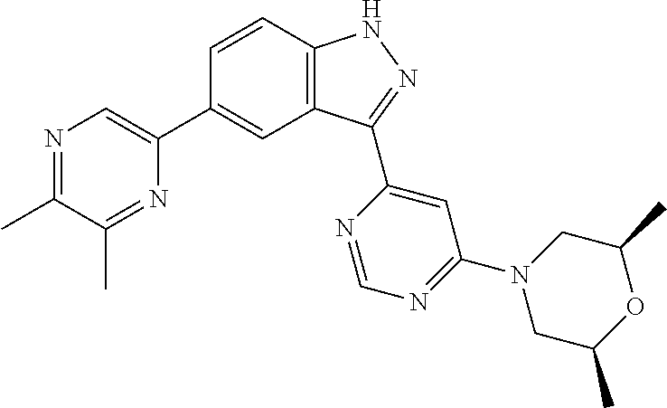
C1=CC2=C(C=C1C1=CN=C(C)C(C)=N1)C(C1=CC(N3CC(C)OC(C)C3)=NC=N1)=NN2
